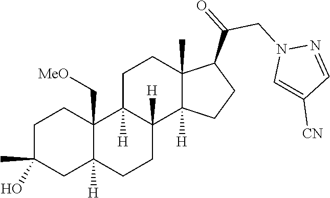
C1C(C)(O)CC2([H])C(C[MeO])(C1)C1([H])C([H])(CC2)C2([H])C(C)(CC1)C(C(=O)CN1C=C([CN])C=N1)CC2
